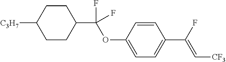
C1=C(OC(C2CCC([C3H7])CC2)(F)F)C=CC(C(F)=C[CF3])=C1
